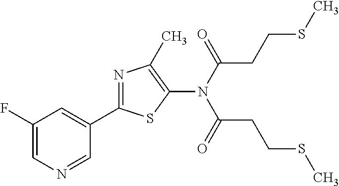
N1=CC(C2=NC(C)=C(N(C(CCSC)=O)C(=O)CCSC)S2)=CC(F)=C1
